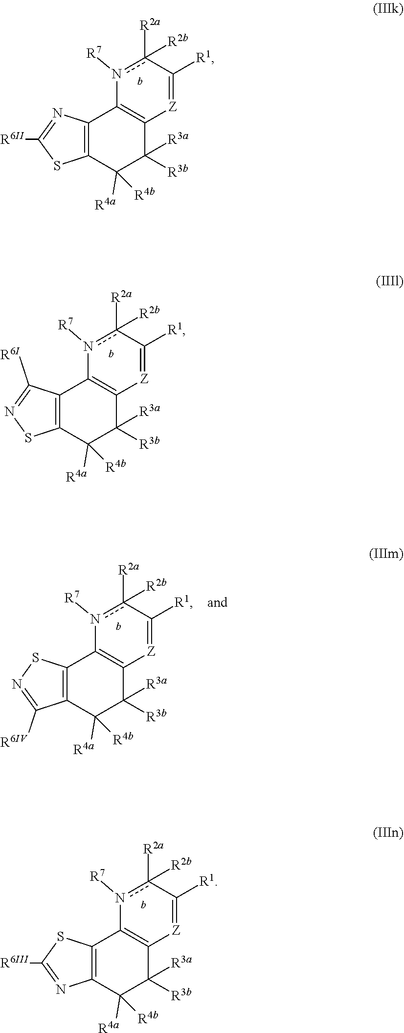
C12=C(C3=C([Z]=C([R1])c([R2a])([R2b])n3[R7])C([R3b])([R3a])C1([R4b])[R4a])N=C([R6II])S2.C12=C(C3=C([Z]=C([R1])c([R2a])([R2b])n3[R7])C([R3b])([R3a])C1([R4b])[R4a])C([R6I])=NS2.C12=C(C3=C([Z]=C([R1])c([R2a])([R2b])n3[R7])C([R3b])([R3a])C1([R4b])[R4a])SN=C2[R6IV].C12=C(C3=C([Z]=C([R1])c([R2a])([R2b])n3[R7])C([R3b])([R3a])C1([R4b])[R4a])SC([R6III])=N2
